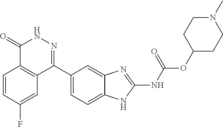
O(C(=O)NC1=NC2=CC(C3=NNC(=O)C4=C3C=C(F)C=C4)=CC=C2N1)C1CCN(C)CC1
